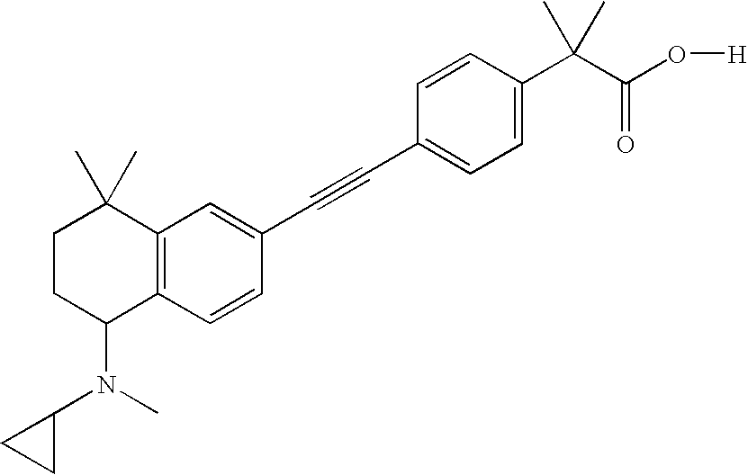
C1=C(C(C(O[H])=O)(C)C)C=CC(C#CC2=CC3=C(C=C2)C(N(C)C2CC2)CCC3(C)C)=C1
